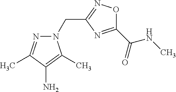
C1(C(=O)NC)=NC(CN2N=C(C)C(N)=C2C)=NO1
